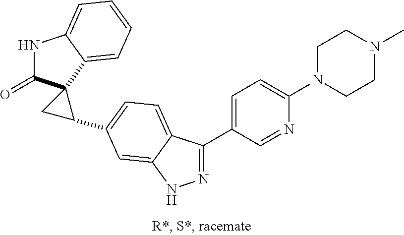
N1=C(C2=CC=C(N3CCN(C)CC3)N=C2)C2=CC=C(C3C4(C(=O)NC5=CC=CC=C54)C3)C=C2N1
